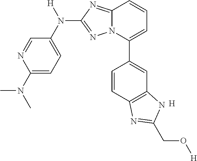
C1=NC(N(C)C)=CC=C1N([H])C1=NN2C(=N1)C=CC=C2C1=CC2=C(C=C1)N=C(CO[H])N2.[H]
